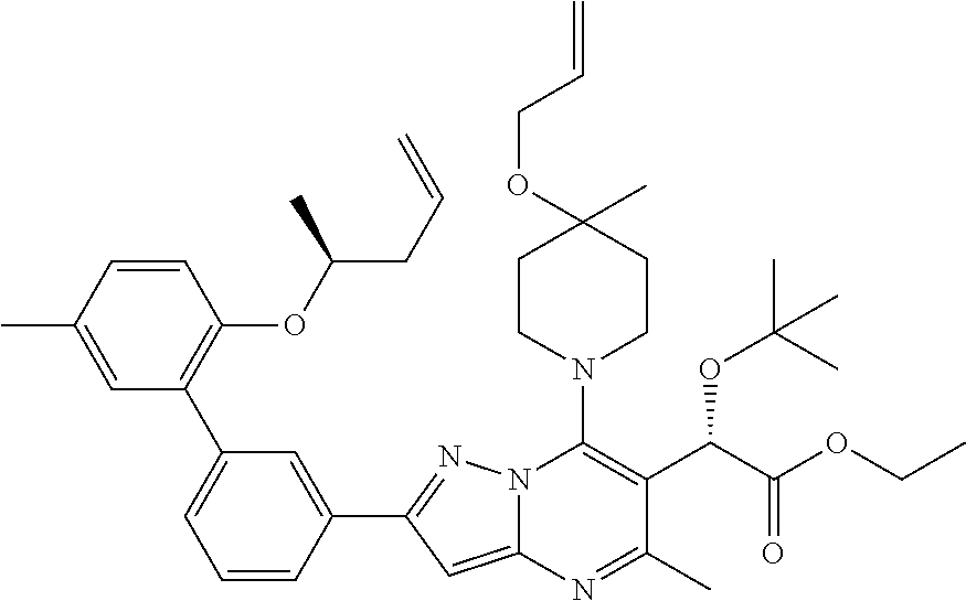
C1=CC(C)=CC(C2=CC=CC(C3=NN4C(=C3)N=C(C)C(C(C(OCC)=O)OC(C)(C)C)=C4N3CCC(C)(OCC=C)CC3)=C2)=C1OC(C)CC=C
